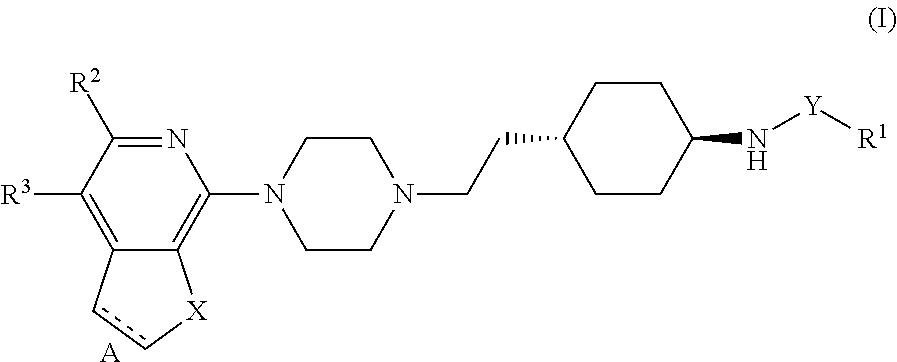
N1=C([R2])C([R3])=C2C(=C1N1CCN(CCC3CCC(N[Y][R1])CC3)CC1)[X]cc2.[A]
